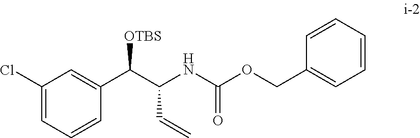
C1(Cl)=CC=CC(C(C(NC(=O)OCC2=CC=CC=C2)C=C)[OTBS])=C1
